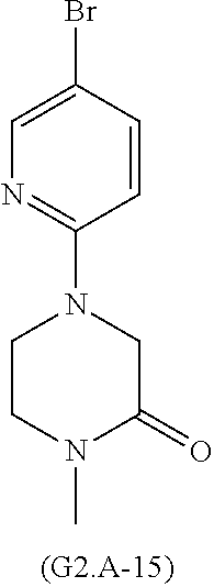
C1=C(Br)C=CC(N2CCN(C)C(=O)C2)=N1
